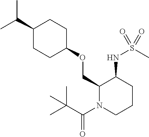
C(C1CCC(OCC2N(C(C(C)(C)C)=O)CCCC2NS(C)(=O)=O)CC1)(C)C
